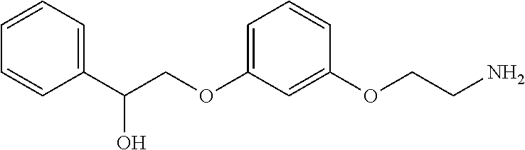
C1=C(OCC(C2=CC=CC=C2)O)C=C(OCCN)C=C1
